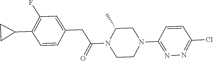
C1=CC(CC(N2CCN(C3=NN=C(Cl)C=C3)CC2C)=O)=CC(F)=C1C1CC1
